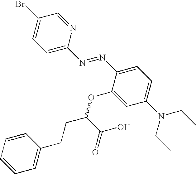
C1(Br)=CC=C(N=NC2=CC=C(N(CC)CC)C=C2OC(CCC2=CC=CC=C2)C(O)=O)N=C1
